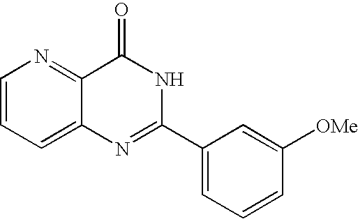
C12=CC=CN=C1C(=O)NC(C1=CC=CC([OMe])=C1)=N2
